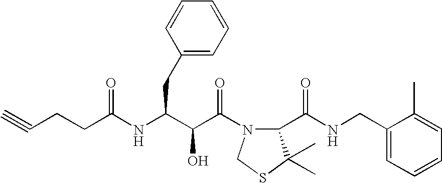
C(CC(NC(C(C(N1C(C(NCC2=CC=CC=C2C)=O)C(C)(C)SC1)=O)O)CC1=CC=CC=C1)=O)C#C
